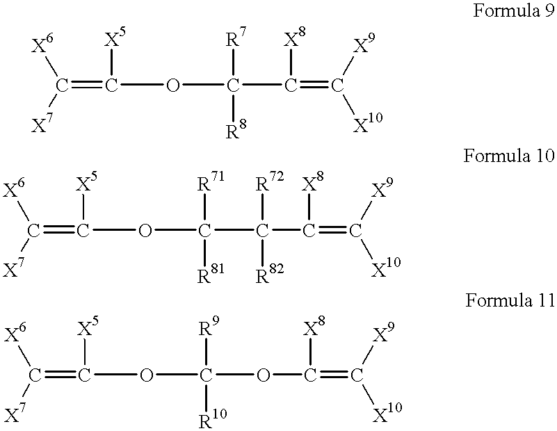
C([X7])([X6])=C([X5])OC(C(=C([X10])[X9])[X8])([R7])[R8].C([X7])([X6])=C([X5])OC(C([R72])([R82])C(=C([X10])[X9])[X8])([R71])[R81].C([X7])([X6])=C([X5])OC(OC(=C([X10])[X9])[X8])([R9])[R10]
